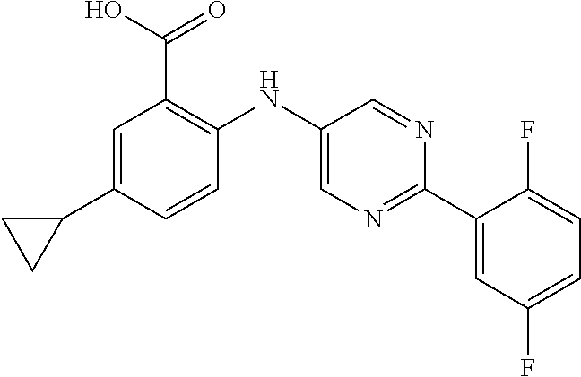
C1=C(C2CC2)C=CC(NC2=CN=C(C3=CC(F)=CC=C3F)N=C2)=C1C(O)=O
